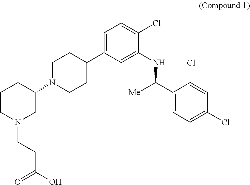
C1N(C2CCCN(CCC(O)=O)C2)CCC(C2=CC=C(Cl)C(NC([Me])C3=CC=C(Cl)C=C3Cl)=C2)C1
